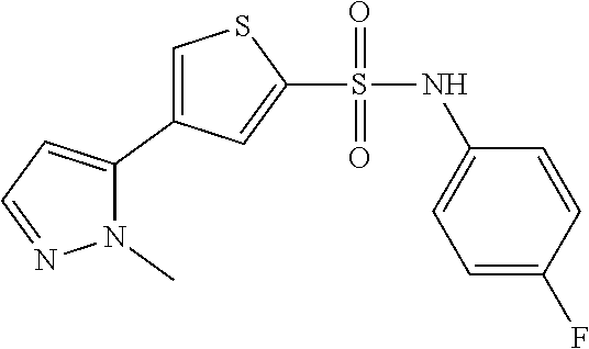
C1=C(NS(C2=CC(C3=CC=NN3C)=CS2)(=O)=O)C=CC(F)=C1
